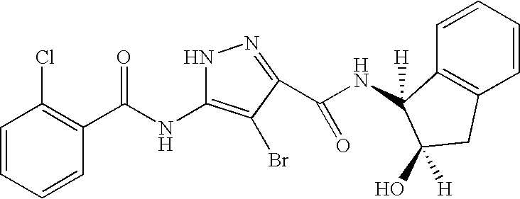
C1=CC=CC(C(NC2=C(Br)C(C(=O)NC3([H])C4=C(C=CC=C4)CC3(O)[H])=NN2)=O)=C1Cl
